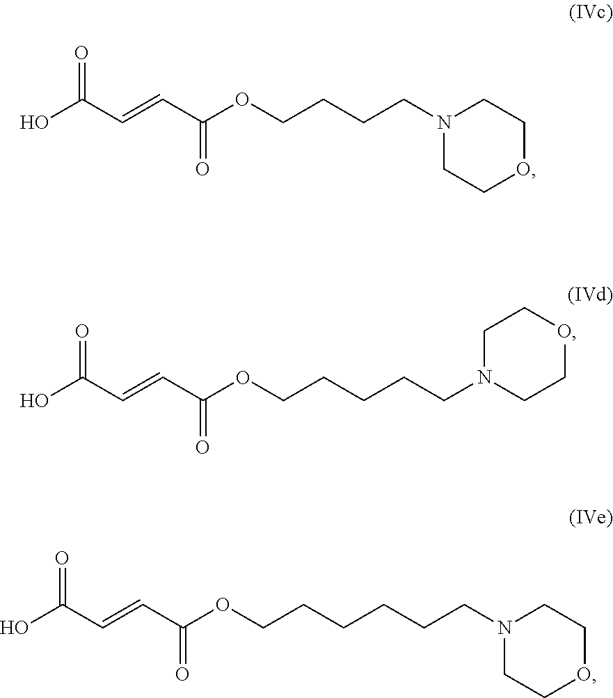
OC(C=CC(OCCCCN1CCOCC1)=O)=O.OC(C=CC(OCCCCCN1CCOCC1)=O)=O.OC(C=CC(OCCCCCCN1CCOCC1)=O)=O
